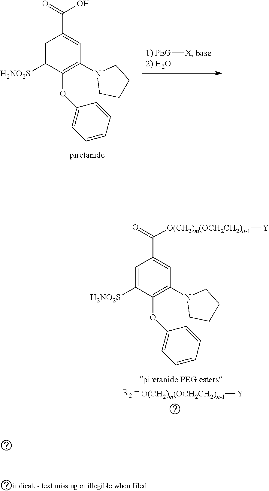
[PEG][X].C1=C([H2NO2S])C(OC2=CC=CC=C2)=C(N2CCCC2)C=C1C(=O)O.[O(CH2)m(OCH2CH2)n-1][Y].C1=C([H2NO2S])C(OC2=CC=CC=C2)=C(N2CCCC2)C=C1C(=O)[O(CH2)m(OCH2CH2)n-1][Y]
